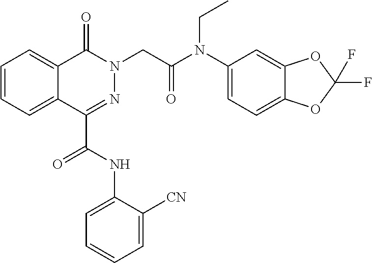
C1=CC=C2C(=C1)C(=O)N(CC(=O)N(C1=CC=C3C(=C1)OC(F)(F)O3)CC)N=C2C(=O)NC1=CC=CC=C1[CN]
